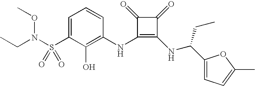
S(C1=CC=CC(NC2=C(NC(CC)C3=CC=C(C)O3)C(=O)C2=O)=C1O)(N(CC)OC)(=O)=O
